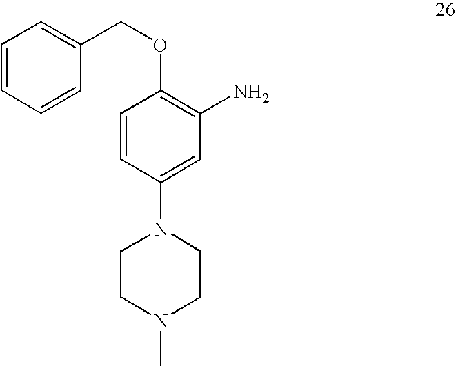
C1=CC(N2CCN(C)CC2)=CC(N)=C1OCC1=CC=CC=C1
